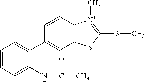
C1=CC2=C(C=C1C1=CC=CC=C1NC(C)=O)SC(SC)=[N+]2C
